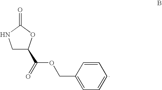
C1C(C(=O)OCC2=CC=CC=C2)OC(=O)N1
